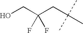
OCC(CC(C)(C)C)(F)F
